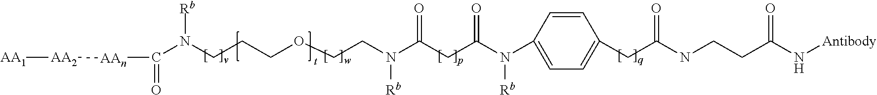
C(N(CCCOCCN(C(CC(N(C1=CC=C(CC(NCCC(N[Antibody])=O)=O)C=C1)[Rb])=O)=O)[Rb])[Rb])([AAn][AA2][AA1])=O
